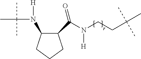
C1(C(=O)N(CCC(C)(C)C)[H])C(N([H])C(C)(C)C)CCC1
